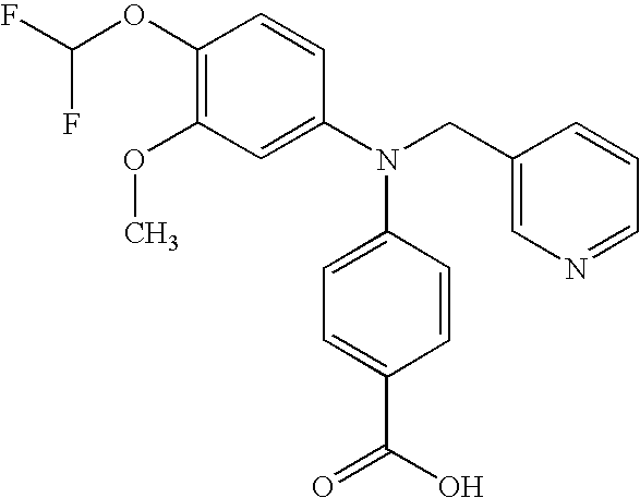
C1(OC(F)F)=C(OC)C=C(N(CC2=CN=CC=C2)C2=CC=C(C(O)=O)C=C2)C=C1
